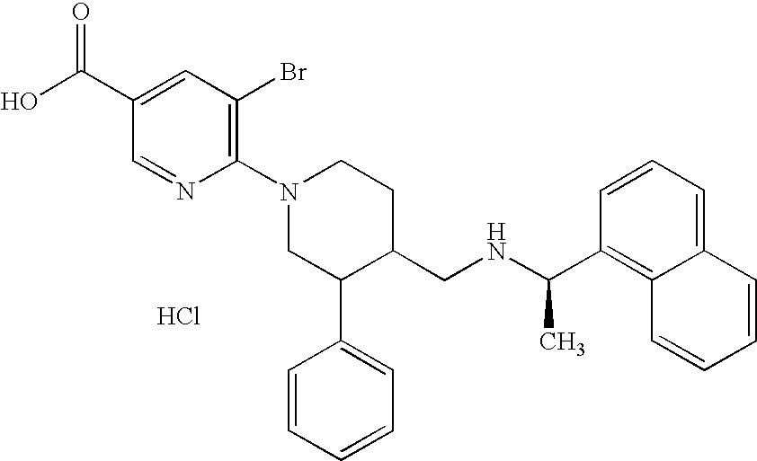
Cl.C1(N2CC(C3=CC=CC=C3)C(CNC(C3=C4C(=CC=C3)C=CC=C4)C)CC2)=C(Br)C=C(C(O)=O)C=N1
